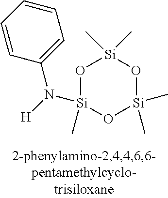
O1[Si](C)(N([H])C2=CC=CC=C2)O[Si](C)(C)O[Si]1(C)C
